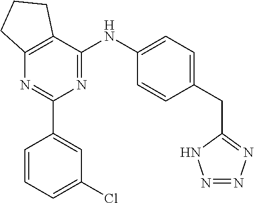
C1(C2=CC(Cl)=CC=C2)=NC2=C(C(NC3=CC=C(CC4=NN=NN4)C=C3)=N1)CCC2
